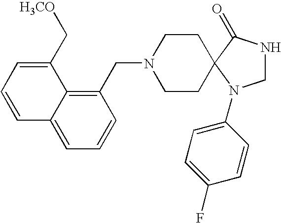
C1NC(=O)C2(N1C1=CC=C(F)C=C1)CCN(CC1=C3C(=CC=C1)C=CC=C3C[H3CO])CC2
